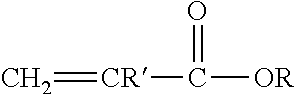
C=[CR]C([OR])=O
